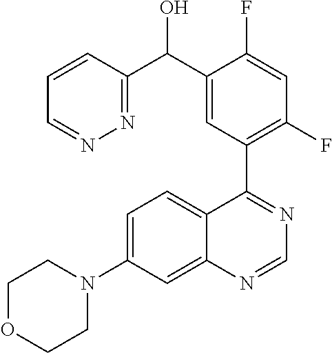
C1=CC(C(C2=CC(C3=NC=NC4=CC(N5CCOCC5)=CC=C34)=C(F)C=C2F)O)=NN=C1
